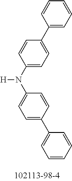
C1(C2=CC=C(N(C3=CC=C(C4=CC=CC=C4)C=C3)[H])C=C2)=CC=CC=C1
